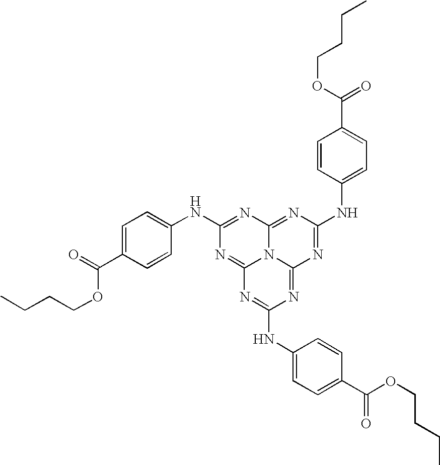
C1(NC2=CC=C(C(OCCCC)=O)C=C2)=NC2=NC(NC3=CC=C(C(OCCCC)=O)C=C3)=NC3=NC(NC4=CC=C(C(OCCCC)=O)C=C4)=NC(=N1)N23
